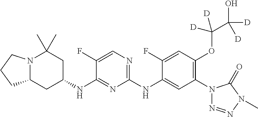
N12C(CC(NC3=NC(NC4=CC(N5N=NN(C)C5=O)=C(OC(C([D])(O)[D])([D])[D])C=C4F)=NC=C3F)CC1(C)C)CCC2
